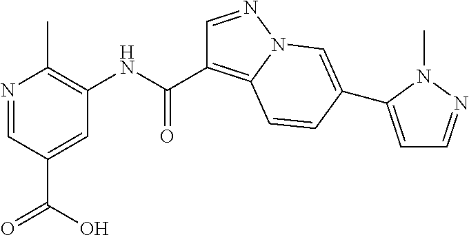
N1=CC(C(O)=O)=CC(NC(C2=C3N(N=C2)C=C(C2=CC=NN2C)C=C3)=O)=C1C
